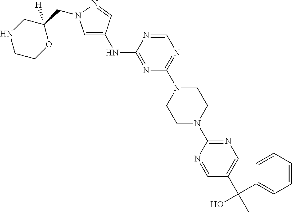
N(C1=NC(N2CCN(C3=NC=C(C(C4=CC=CC=C4)(C)O)C=N3)CC2)=NC=N1)C1=CN(CC2([H])CNCCO2)N=C1
